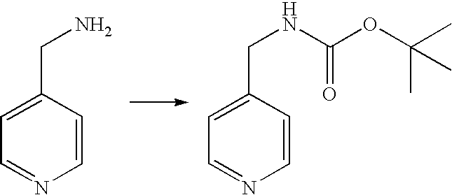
C1=NC=CC(CN)=C1.C1=NC=CC(CNC(=O)OC(C)(C)C)=C1
